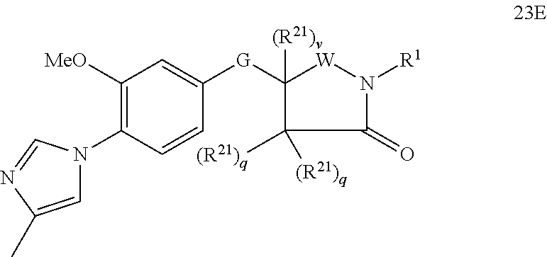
C1(=O)N([R1])[W]C([(R21)v])([G]C2=CC([MeO])=C(N3C=C(C)N=C3)C=C2)C1([(R21)q])[(R21)q]
